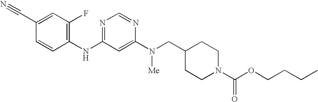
C1(C#N)=CC(F)=C(NC2=NC=NC(N(CC3CCN(C(OCCCC)=O)CC3)[Me])=C2)C=C1
